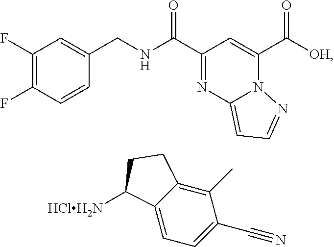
N(C(C1=NC2=CC=NN2C(C([OH])=O)=C1)=O)CC1=CC(F)=C(F)C=C1.C12=CC=C(C#N)C(C)=C1CCC2[HClH2N]
